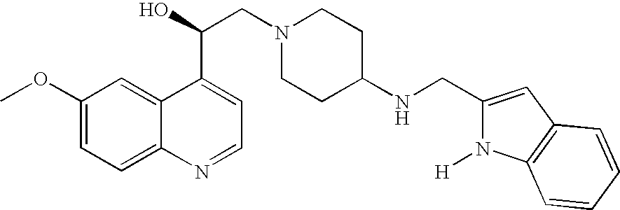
C1(OC)=CC=C2C(=C1)C(C(O)CN1CCC(NCC3=CC4=C(N3[H])C=CC=C4)CC1)=CC=N2
